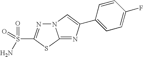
N12N=C(S(=O)(=O)N)SC1=NC(C1=CC=C(F)C=C1)=C2
